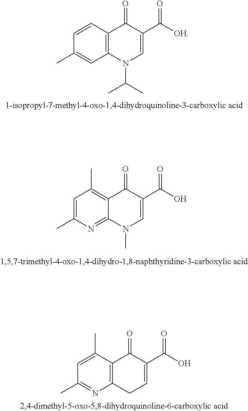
C1=CC(C)=CC2=C1C(=O)C(C([OH])=O)=CN2C(C)C.C1(C)=C2C(=NC(C)=C1)N(C)C=C(C(O)=O)C2=O.C1(C)=CC(C)=NC2=C1C(=O)C(C(O)=O)=CC2
